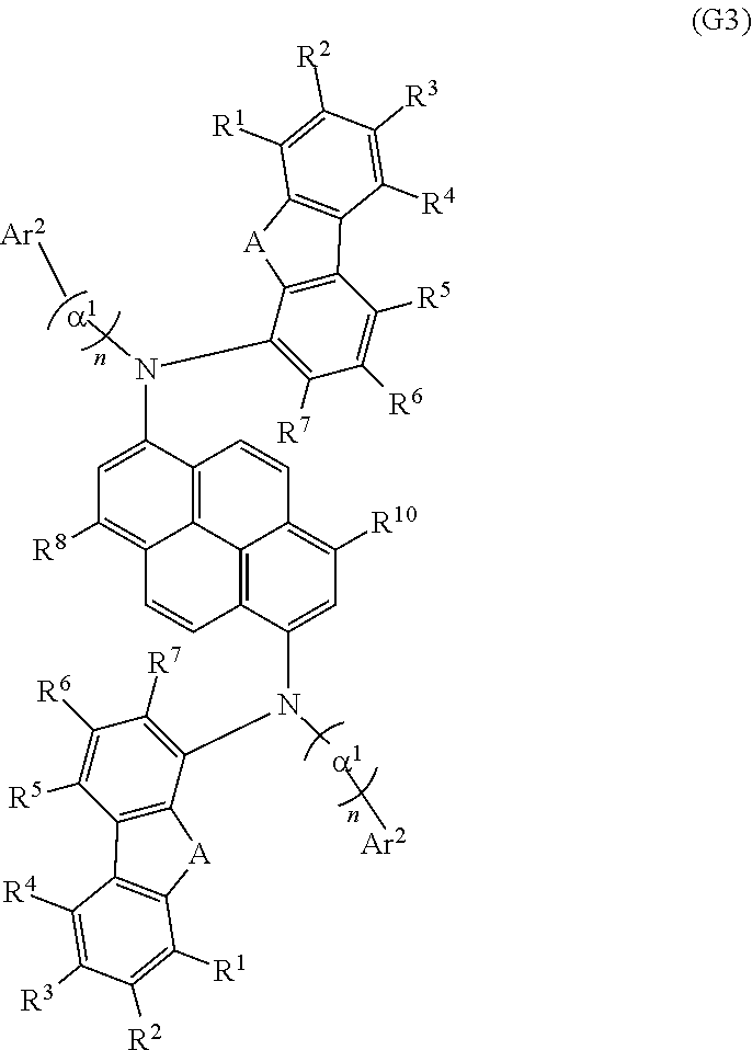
C1=C(N([a1][Ar2])C2=C([R7])C([R6])=C([R5])C3=C2[A]C2=C3C([R4])=C([R3])C([R2])=C2[R1])C2=C3C(=C1[R8])C=CC1=C3C(=C([R10])C=C1N(C1=C([R7])C([R6])=C([R5])C3=C1[A]C1=C3C([R4])=C([R3])C([R2])=C1[R1])[a1][Ar2])C=C2
